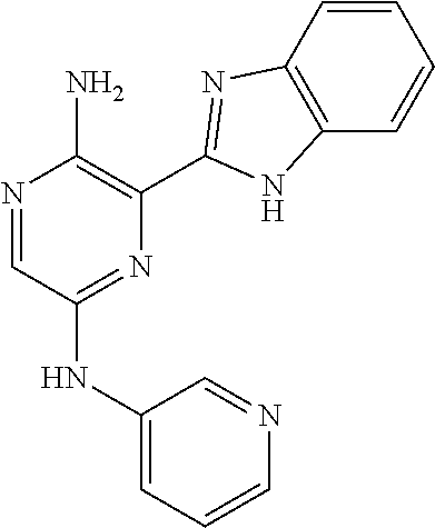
N1=CC(NC2=CC=CN=C2)=NC(C2=NC3=C(C=CC=C3)N2)=C1N
